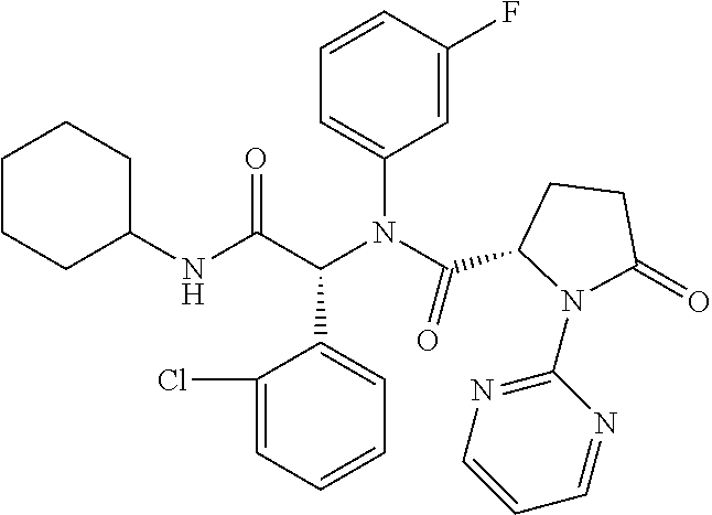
C1(NC(C(N(C(=O)C2CCC(=O)N2C2=NC=CC=N2)C2=CC=CC(F)=C2)C2=CC=CC=C2Cl)=O)CCCCC1
